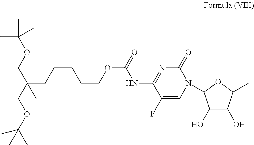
C(COC(C)(C)C)(COC(C)(C)C)(C)CCCCCOC(=O)NC1=NC(=O)N(C2C(O)C(O)C(C)O2)C=C1F
